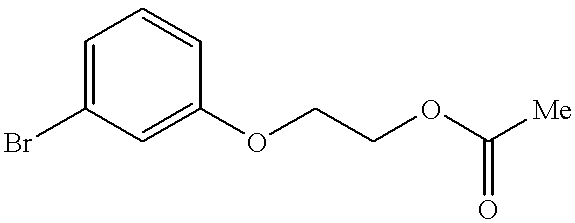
C1=C(Br)C=C(OCCOC([Me])=O)C=C1
